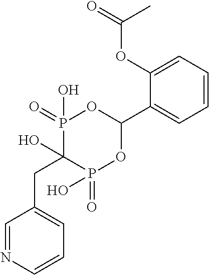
C1=CC=C(OC(=O)C)C(C2OP(=O)(O)C(O)(CC3=CC=CN=C3)P(=O)(O)O2)=C1
